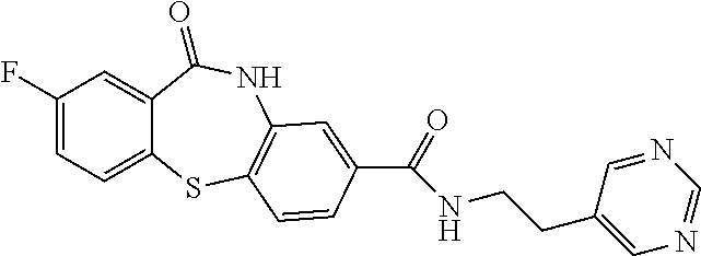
C1(F)=CC=C2C(=C1)C(=O)NC1=C(S2)C=CC(C(=O)NCCC2=CN=CN=C2)=C1
